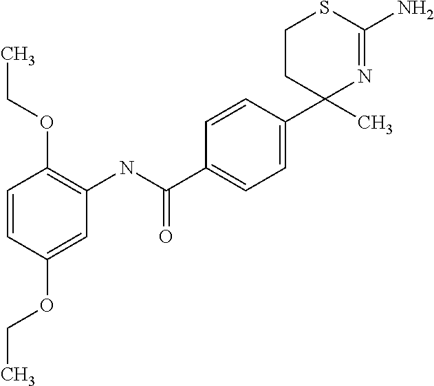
C1=CC(OCC)=CC(NC(C2=CC=C(C3(C)N=C(N)SCC3)C=C2)=O)=C1OCC
